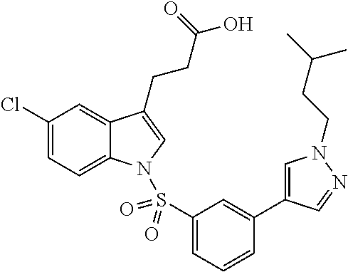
C1(Cl)=CC=C2C(=C1)C(CCC(O)=O)=CN2S(C1=CC=CC(C2=CN(CCC(C)C)N=C2)=C1)(=O)=O
